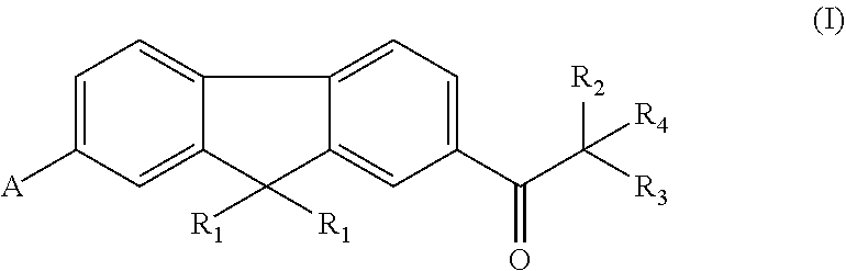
C12=CC([A])=CC=C1C1=CC=C(C(C([R2])([R4])[R3])=O)C=C1C2([R1])[R1]
